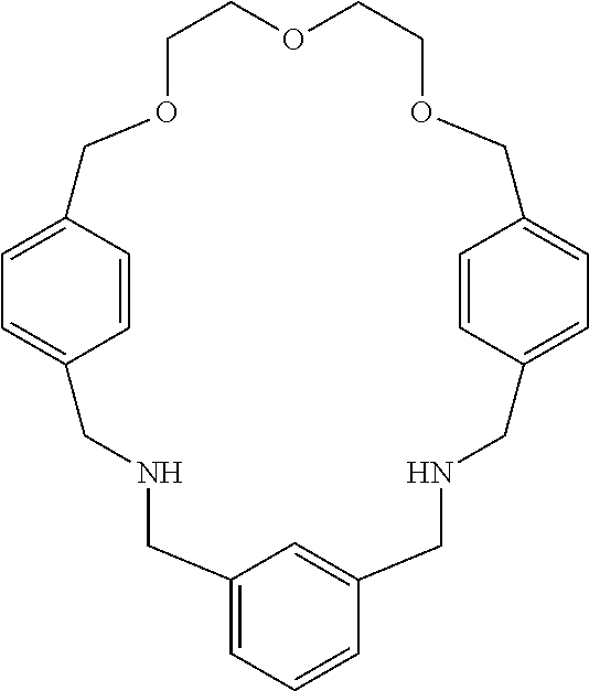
C1=CC2=CC=C1CNCC1=CC=CC(=C1)CNCC1=CC=C(COCCOCCOC2)C=C1
